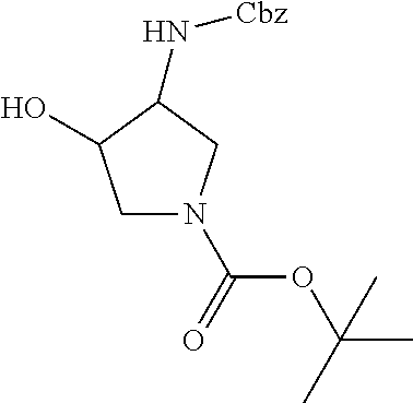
N(C1CN(C(OC(C)(C)C)=O)CC1O)[Cbz]
